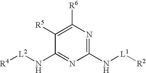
[L2](NC1=NC(N[L1][R2])=NC([R6])=C1[R5])[R4]
